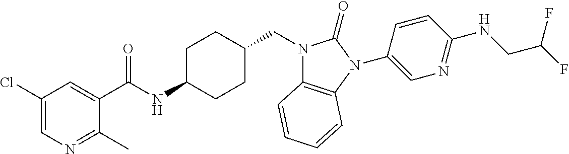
C1(Cl)=CN=C(C)C(C(NC2CCC(CN3C4=C(N(C5=CN=C(NCC(F)F)C=C5)C3=O)C=CC=C4)CC2)=O)=C1
